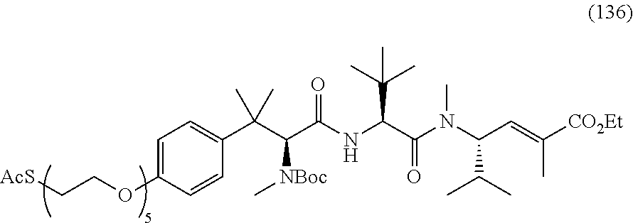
[AcS]CCOC1=CC=C(C(C([NBoc]C)C(NC(C(C)(C)C)C(=O)N(C(C(C)C)C=C(C)[CO2Et])C)=O)(C)C)C=C1
